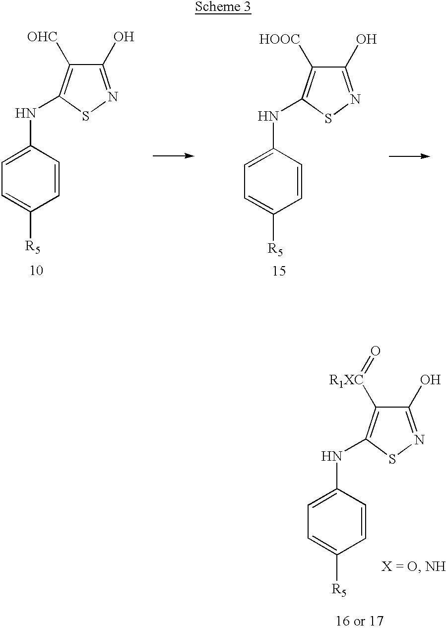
C1=C([R5])C=CC(NC2=C([OHC])C(O)=NS2)=C1.C1=C([R5])C=CC(NC2=C([HOOC])C(O)=NS2)=C1.C1=C([R5])C=CC(NC2=C([R1XC]=O)C(O)=NS2)=C1
